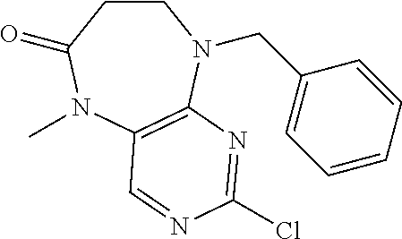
C1CC(=O)N(C)C2=C(N1CC1=CC=CC=C1)N=C(Cl)N=C2
